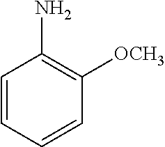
C1=CC=CC([OCH3])=C1N
